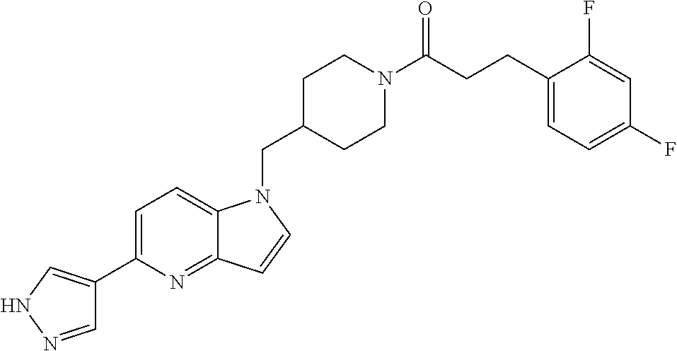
C1=NNC=C1C1=CC=C2C(=N1)C=CN2CC1CCN(C(CCC2=CC=C(F)C=C2F)=O)CC1
